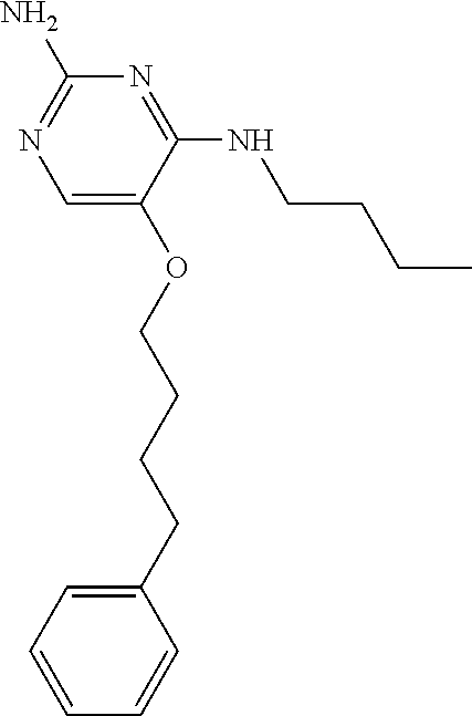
C1=C(OCCCCC2=CC=CC=C2)C(NCCCC)=NC(N)=N1
